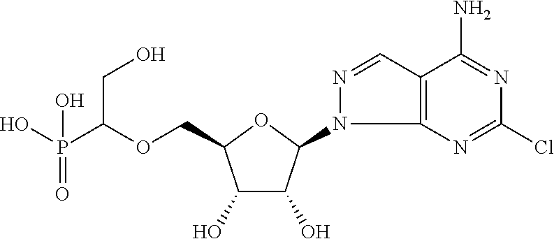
C(OCC1C(O)C(O)C(N2C3=C(C=N2)C(N)=NC(Cl)=N3)O1)(P(O)(=O)O)CO
